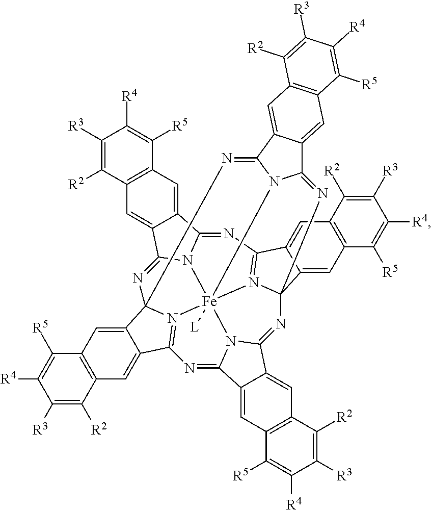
C12=CC3=C(C=C1C1=NC45C6=CC7=C(C=C6C6=N4[Fe]489([L])N%10C(=NC%11(C%12=CC%13=C(C=C%12C(=N%114)N=C2N81)C([R2])=C([R3])C([R4])=C%13[R5])N=C1C2=CC4=C(C=C2C(=N5)N19)C([R2])=C([R3])C([R4])=C4[R5])C1=CC2=C(C=C1C%10=N6)C([R5])=C([R4])C([R3])=C2[R2])C([R2])=C([R3])C([R4])=C7[R5])C([R2])=C([R3])C([R4])=C3[R5]
